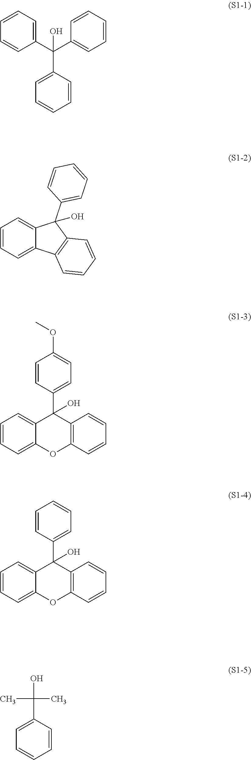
C1=CC(C(C2=CC=CC=C2)(C2=CC=CC=C2)O)=CC=C1.C1=CC=C2C(=C1)C(C1=CC=CC=C1)(O)C1=C2C=CC=C1.C1=CC(C2(O)C3=CC=CC=C3OC3=C2C=CC=C3)=CC=C1OC.C1=CC(C2(O)C3=CC=CC=C3OC3=C2C=CC=C3)=CC=C1.C1=CC(C(O)(C)C)=CC=C1
